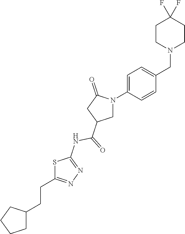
S1C(CCC2CCCC2)=NN=C1NC(=O)C1CN(C2=CC=C(CN3CCC(F)(F)CC3)C=C2)C(=O)C1
